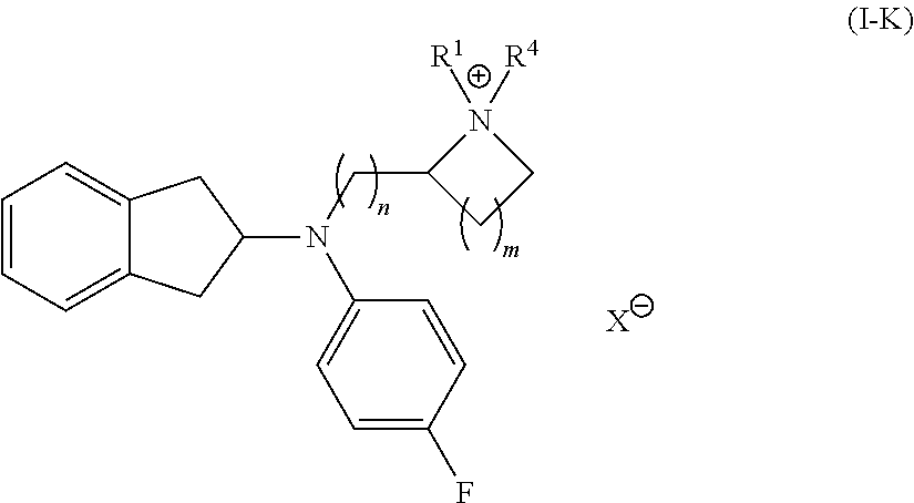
C1=CC=C2C(=C1)CC(N(CC1CCN1([R1])[R4])C1=CC=C(F)C=C1)C2.[X]
